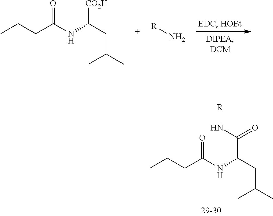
CCCC(NC(CC(C)C)[CO2H])=O.[R]N.[R]NC(C(CC(C)C)NC(CCC)=O)=O
